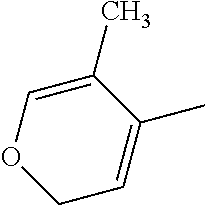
C1=C(C)C(C)=CCO1
